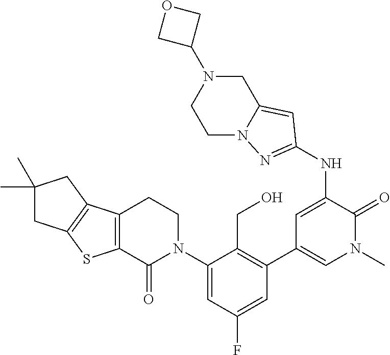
N(C1=CC(C2=C(CO)C(N3CCC4=C(C3=O)SC3=C4CC(C)(C)C3)=CC(F)=C2)=CN(C)C1=O)C1=NN2CCN(C3COC3)CC2=C1
